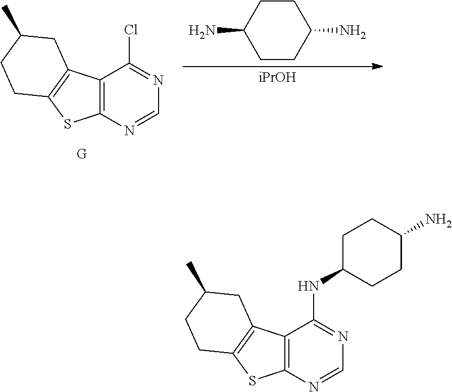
C12=C(N=CN=C1NC1CCC(N)CC1)SC1=C2CC(C)CC1.[G].C12=C(N=CN=C1Cl)SC1=C2CC(C)CC1.C1CC(N)CCC1N.[iPrOH]
